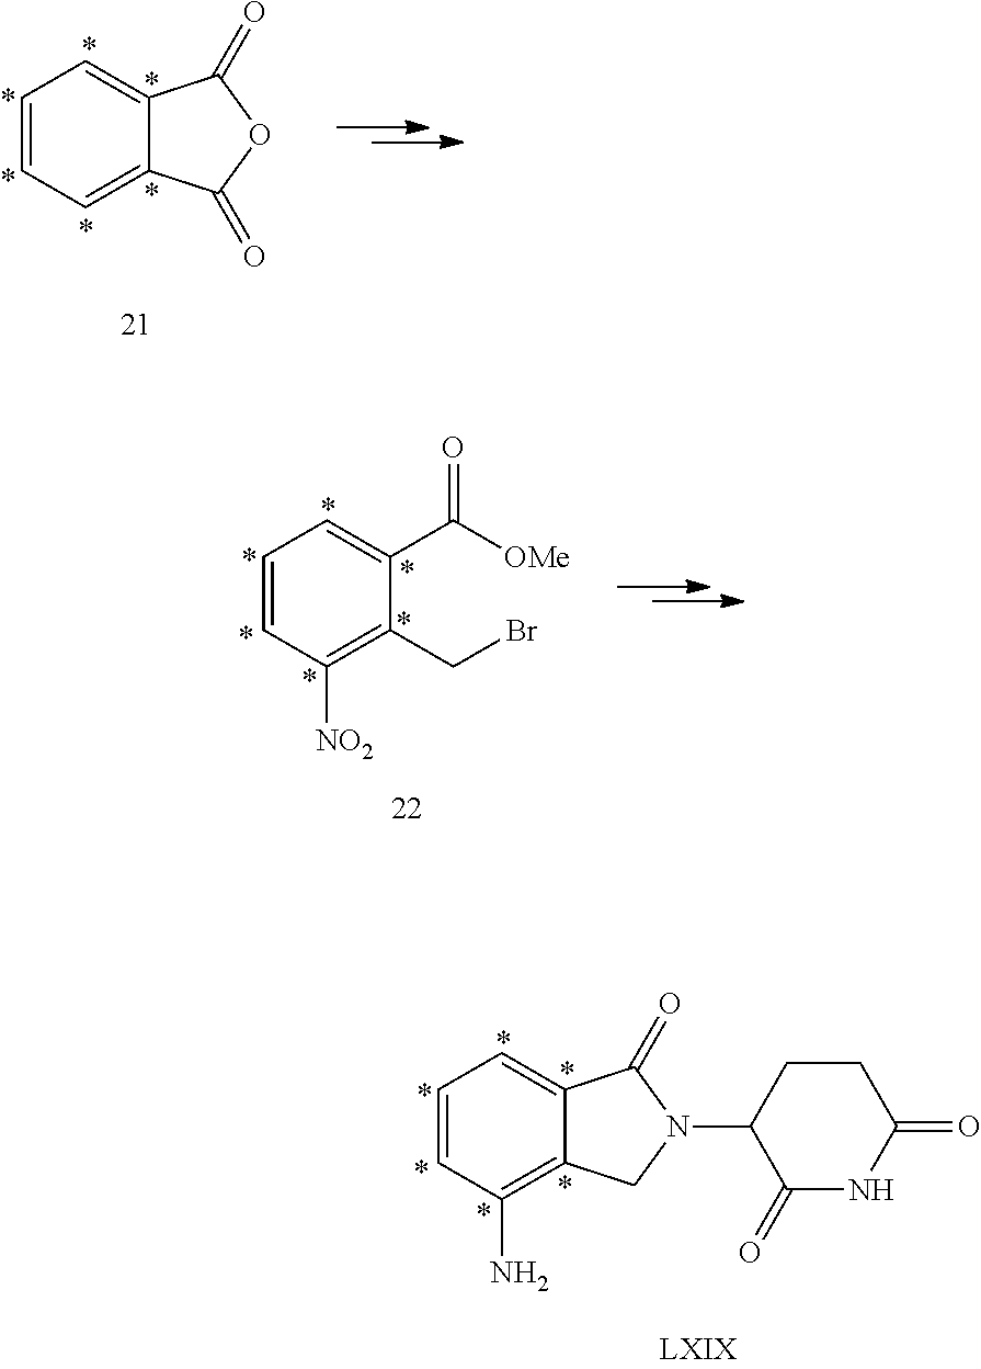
C1=CC=C2C(=C1)C(=O)OC2=O.C1=CC([NO2])=C(CBr)C(C([OMe])=O)=C1.C1=CC=C2C(=C1N)CN(C1C(=O)NC(=O)CC1)C2=O
